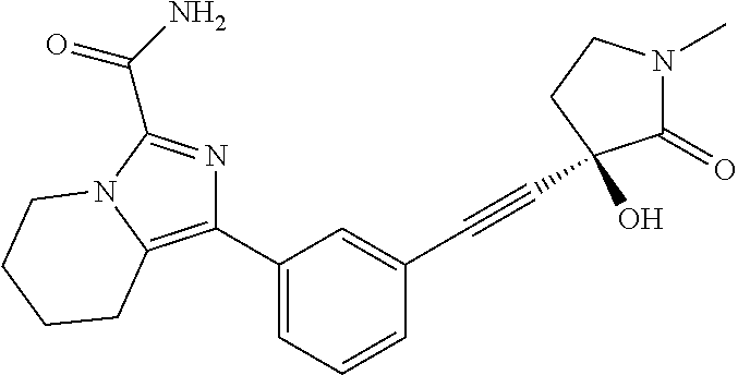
C1(C2=CC=CC(C#CC3(O)C(=O)N(C)CC3)=C2)=C2N(C(C(N)=O)=N1)CCCC2
